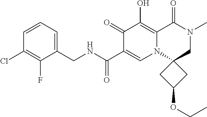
C1(CNC(=O)C2=CN3C(=C(O)C2=O)C(=O)N(C)CC32CC(OCC)C2)=CC=CC(Cl)=C1F
